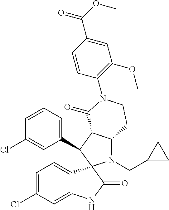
C1(C2C3C(N(CC4CC4)C24C2=CC=C(Cl)C=C2NC4=O)CCN(C2=C(OC)C=C(C(OC)=O)C=C2)C3=O)=CC=CC(Cl)=C1
